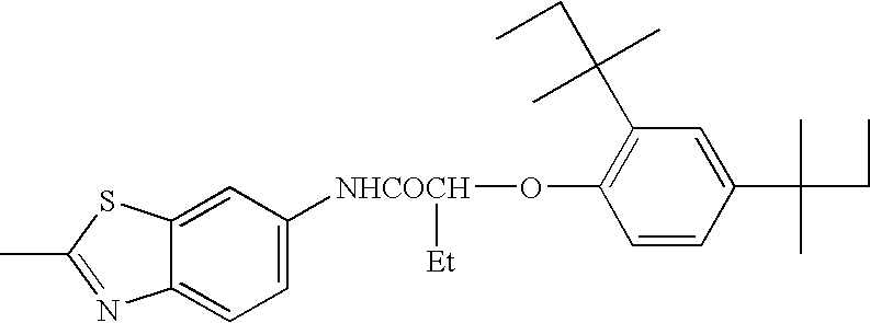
C12=CC([NHCOCH]([Et])OC3=C(C(C)(C)CC)C=C(C(C)(C)CC)C=C3)=CC=C1N=C(C)S2
